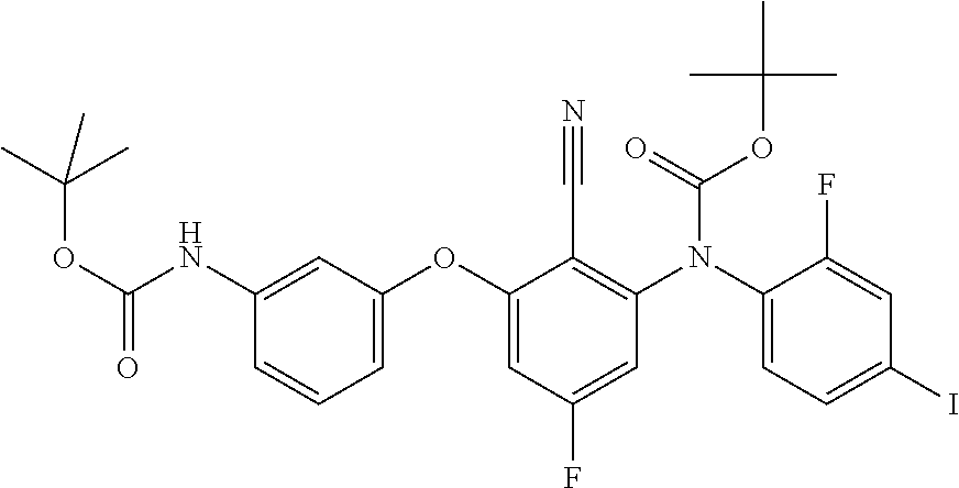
C1(OC2=CC=CC(NC(=O)OC(C)(C)C)=C2)=CC(F)=CC(N(C2=CC=C(I)C=C2F)C(=O)OC(C)(C)C)=C1C#N
